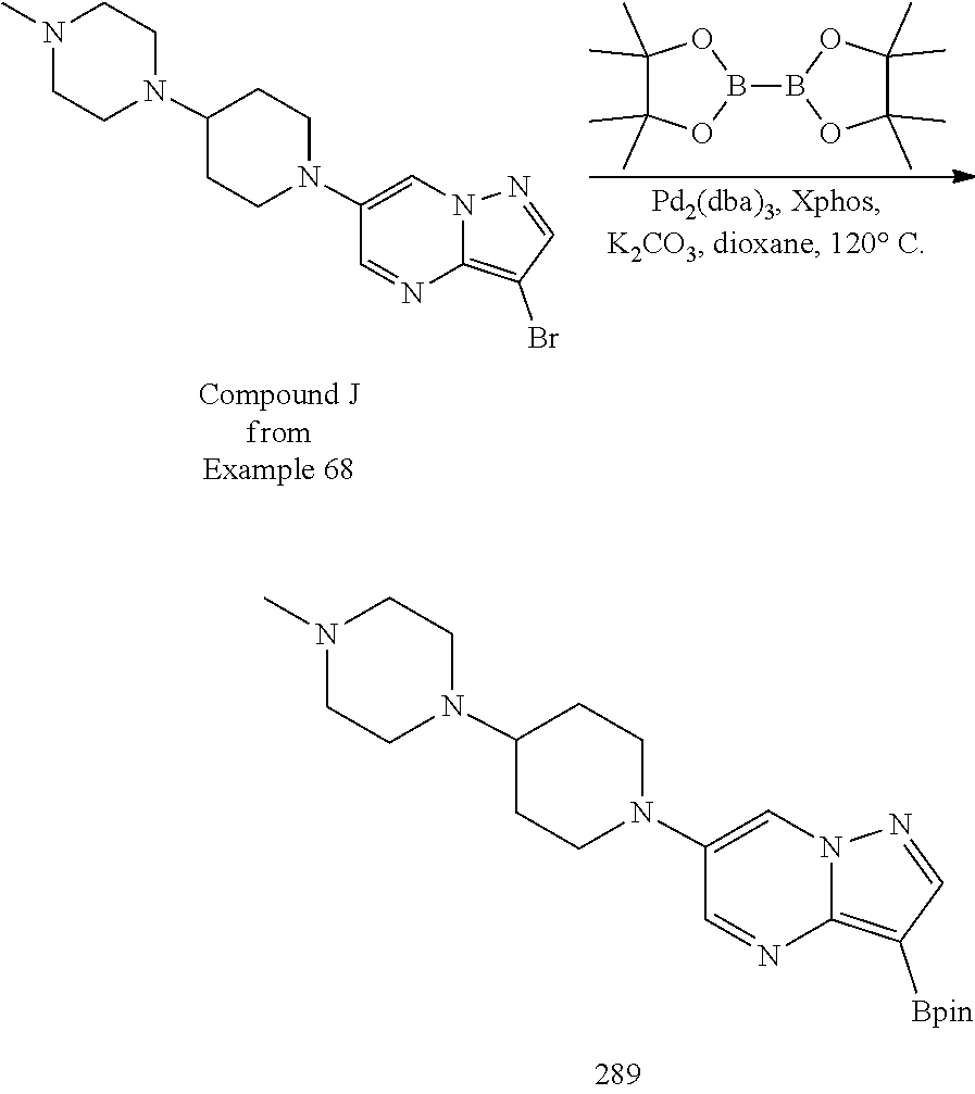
C1CN(C)CCN1C1CCN(C2=CN3N=CC(Br)=C3N=C2)CC1.C1(C)(C)C(C)(C)OB(B2OC(C)(C)C(C)(C)O2)O1.C1CN(C)CCN1C1CCN(C2=CN3N=CC([Bpin])=C3N=C2)CC1
